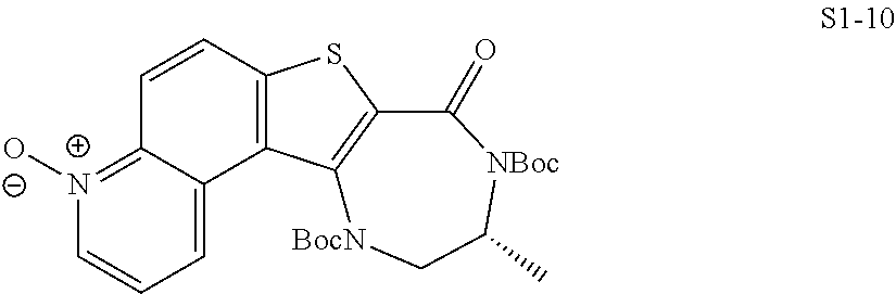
C1=C2C(=[N+]([O-])C=C1)C=CC1=C2C2=C(S1)C(=O)[NBoc]C(C)C[BocN]2
